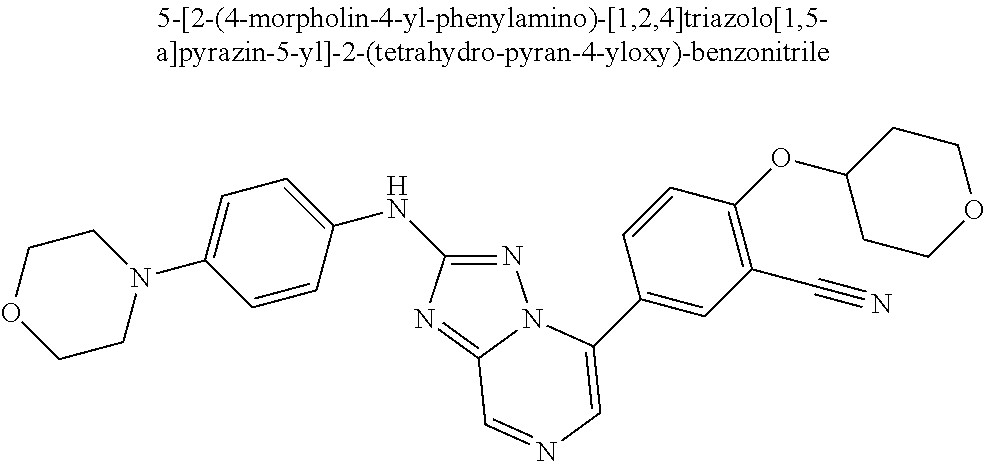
C1=CC(NC2=NN3C(=N2)C=NC=C3C2=CC(C#N)=C(OC3CCOCC3)C=C2)=CC=C1N1CCOCC1
